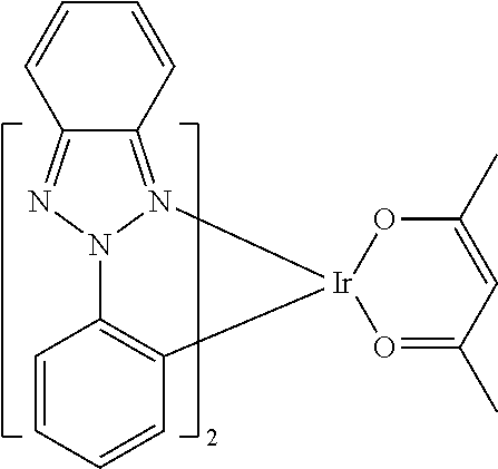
C12=C(C=CC=C1)[Ir]1(N3=C4C(=NN23)C=CC=C4)O=C(C)C=C(C)O1
